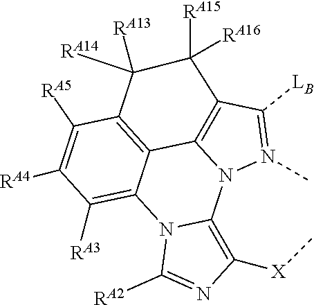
N12C3=C([X]C)N=C([RA2])N3C3=C([RA3])C([RA4])=C([RA5])C4=C3C1=C(C([LB])=N2C)C([RA15])([RA16])C4([RA13])[RA14]
